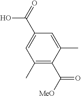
C1(C)=C(C([MeO])=O)C(C)=CC(C(=O)O)=C1
